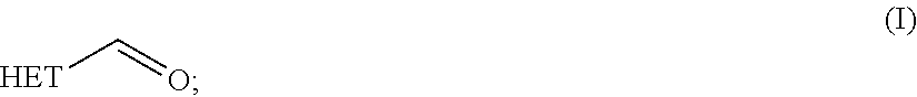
[HET]C=O
